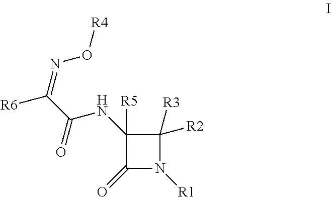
C1([R5])(NC(C([R6])=NO[R4])=O)C(=O)N([R1])C1([R3])[R2]
